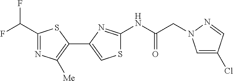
N(C(=O)CN1C=C(Cl)C=N1)C1=NC(C2=C([Me])N=C(C(F)F)S2)=CS1
